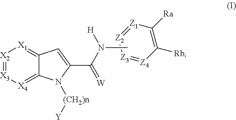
[Z4]1=[Z3][Z2]=[Z1]C([Ra])=C1[Rb].CN(C(=[W])C1=CC2=[X1][X2]=[X3][X4]=C2N1[(CH2)n][Y])[H]
